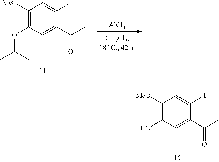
C1([MeO])=C(O)C=C(C(CC)=O)C(I)=C1.[AlCl3].C1([MeO])=C(OC(C)C)C=C(C(CC)=O)C(I)=C1
